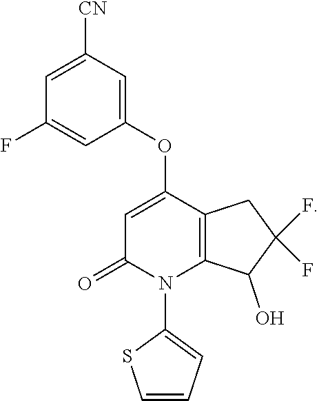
C1=C([CN])C=C(OC2=CC(=O)N(C3=CC=CS3)C3=C2CC(F)(F)C3O)C=C1F
